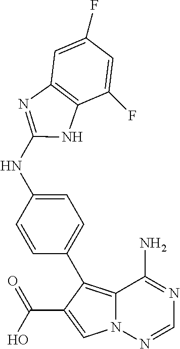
C12=C(C3=CC=C(NC4=NC5=C(C(F)=CC(F)=C5)N4)C=C3)C(C(O)=O)=CN1N=CN=C2N
